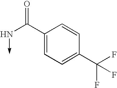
C1(C(N->C)=O)=CC=C(C(F)(F)F)C=C1
